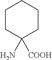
C1CC([COOH])(N)CCC1
